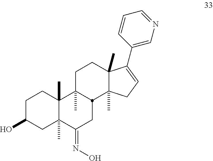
C1C(O)CC2(C)C(C)(C1)C1(C)CCC3(C)C(C)(CC=C3C3=CN=CC=C3)C1CC2=NO
